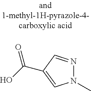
N1(C)N=CC(C(O)=O)=C1
